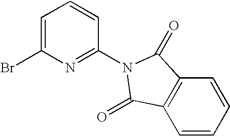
C1=C(Br)N=C(N2C(=O)C3=C(C=CC=C3)C2=O)C=C1
